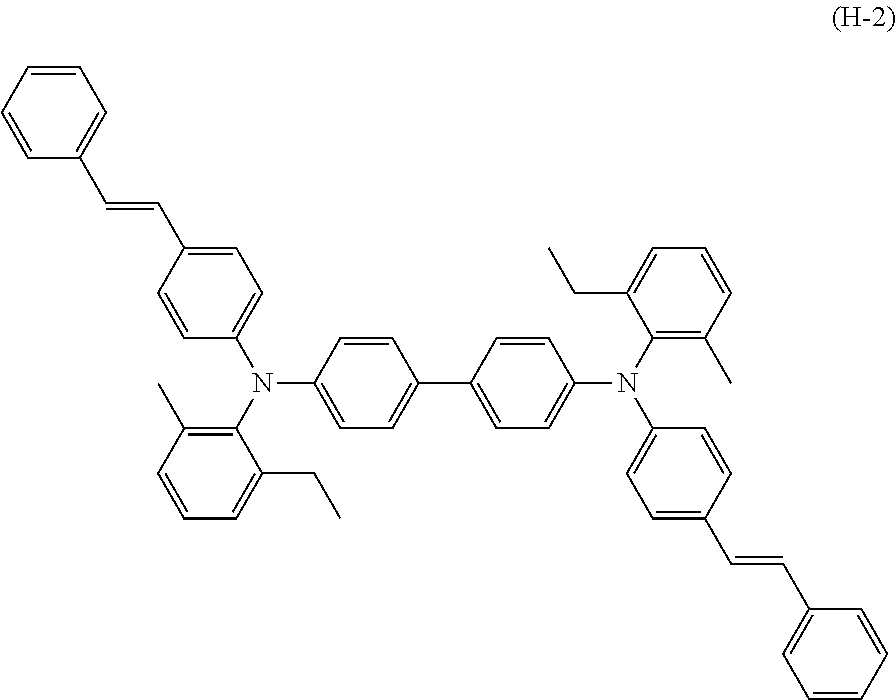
C1=CC=CC(C=CC2=CC=C(N(C3=C(C)C=CC=C3CC)C3=CC=C(C4=CC=C(N(C5=CC=C(C=CC6=CC=CC=C6)C=C5)C5=C(C)C=CC=C5CC)C=C4)C=C3)C=C2)=C1
